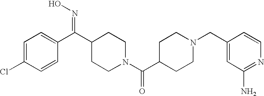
C1=C(Cl)C=CC(C(C2CCN(C(C3CCN(CC4=CC(N)=NC=C4)CC3)=O)CC2)=NO)=C1
